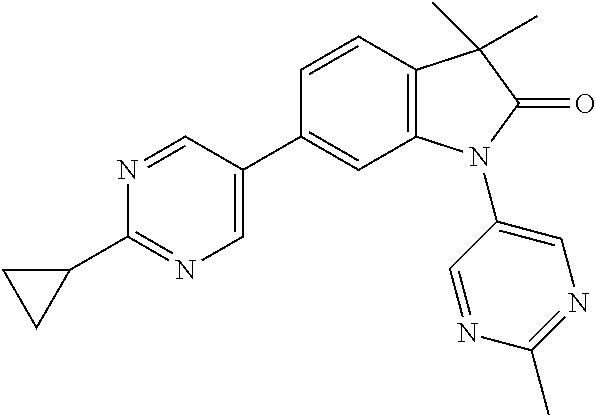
N1=CC(C2=CC3=C(C=C2)C(C)(C)C(=O)N3C2=CN=C(C)N=C2)=CN=C1C1CC1
